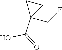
C1(C(O)=O)(CF)CC1
